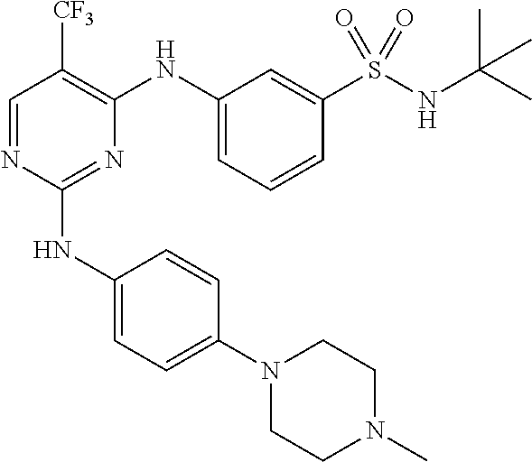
N1(C2=CC=C(NC3=NC(NC4=CC=CC(S(NC(C)(C)C)(=O)=O)=C4)=C([CF3])C=N3)C=C2)CCN(C)CC1
